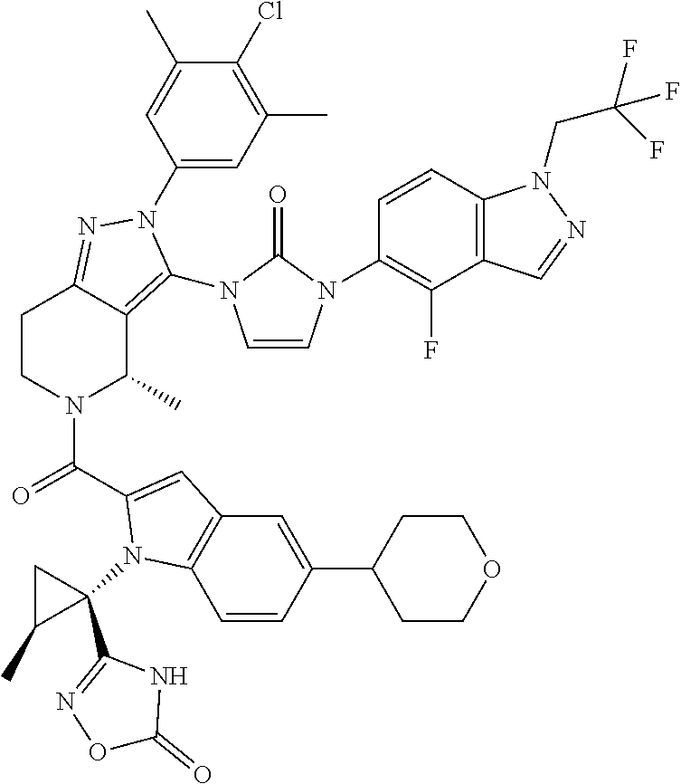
C1(Cl)=C(C)C=C(N2C(N3C=CN(C4=C(F)C5=C(C=C4)N(CC(F)(F)F)N=C5)C3=O)=C3C(C)N(C(=O)C4=CC5=C(C=CC(C6CCOCC6)=C5)N4C4(C5=NOC(=O)N5)CC4C)CCC3=N2)C=C1C
